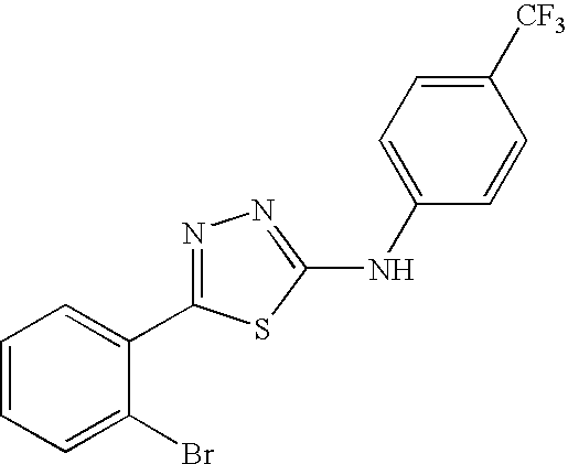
C1=CC=C(Br)C(C2=NN=C(NC3=CC=C([CF3])C=C3)S2)=C1
